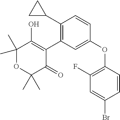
C1(C2CC2)=C(C2=C(O)C(C)(C)OC(C)(C)C2=O)C=C(OC2=C(F)C=C(Br)C=C2)C=C1
